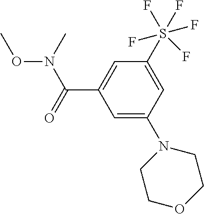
C1(S(F)(F)(F)(F)F)=CC(N2CCOCC2)=CC(C(N(OC)C)=O)=C1
